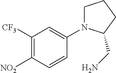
C1([NO2])=C([CF3])C=C(N2CCCC2CN)C=C1
